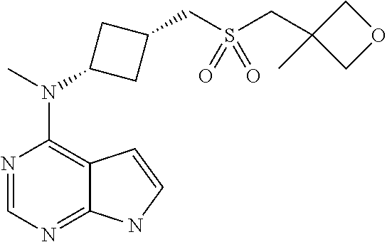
N1=CN=C2C(=C1N(C)C1CC(CS(CC3(C)COC3)(=O)=O)C1)C=CN2
